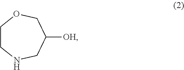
C1CNCC([OH])CO1
